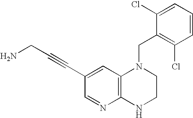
C1=C(C#CCN)C=NC2=C1N(CC1=C(Cl)C=CC=C1Cl)CCN2
